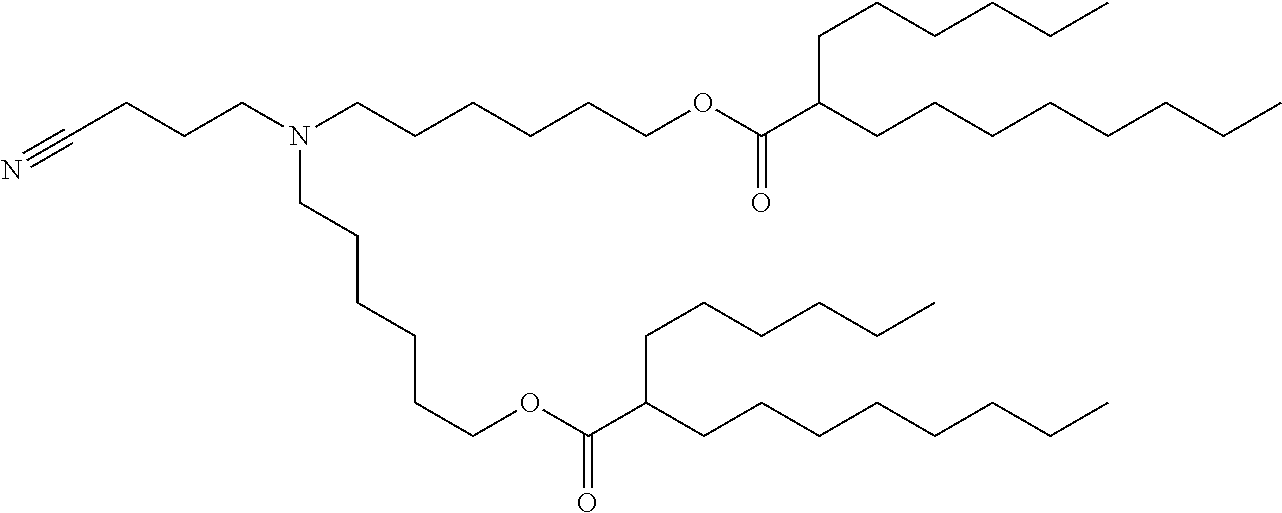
C(CCCOC(C(CCCCCCCC)CCCCCC)=O)CCN(CCCC#N)CCCCCCOC(C(CCCCCCCC)CCCCCC)=O
